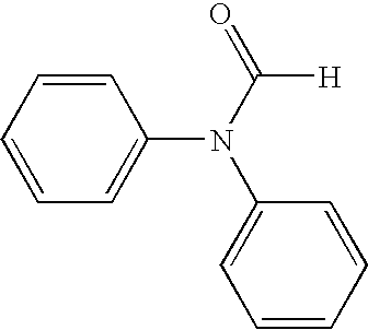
C1=CC=C(N(C([H])=O)C2=CC=CC=C2)C=C1
